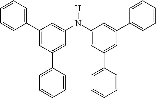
N(C1=CC(C2=CC=CC=C2)=CC(C2=CC=CC=C2)=C1)(C1=CC(C2=CC=CC=C2)=CC(C2=CC=CC=C2)=C1)[H]
